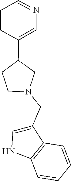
C1(CN2CC(C3=CN=CC=C3)CC2)=CNC2=C1C=CC=C2
